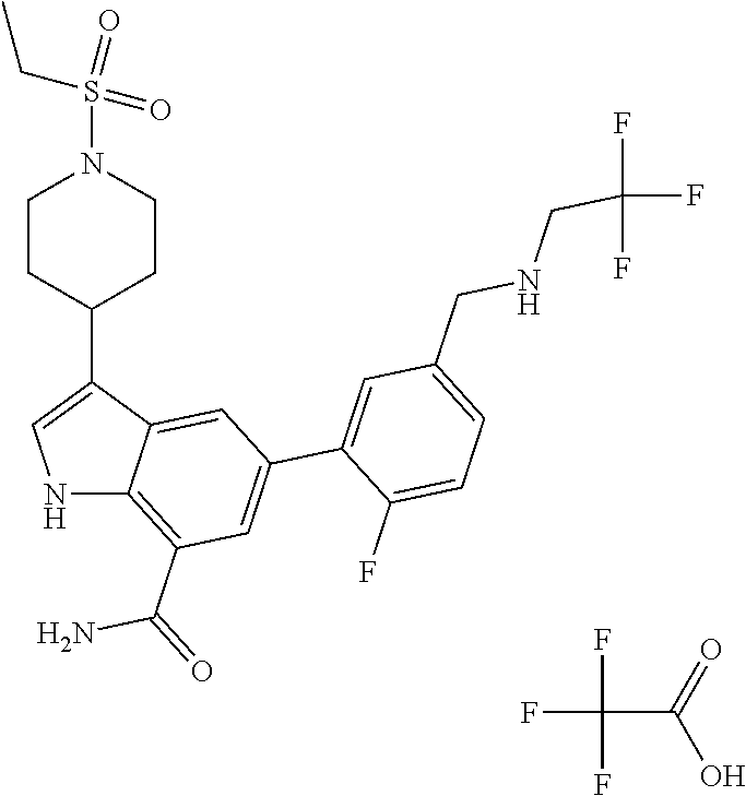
FC(C(=O)O)(F)F.N1C2=C(C(N)=O)C=C(C3=CC(CNCC(F)(F)F)=CC=C3F)C=C2C(C2CCN(S(CC)(=O)=O)CC2)=C1
